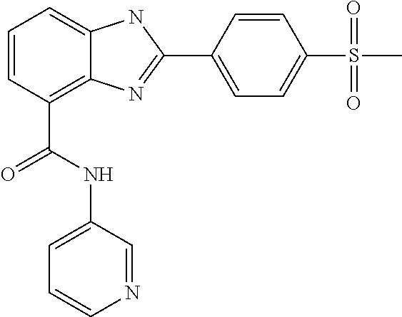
C1=CC(C(NC2=CC=CN=C2)=O)=C2C(=C1)NC(C1=CC=C(S(=O)(=O)C)C=C1)=N2
